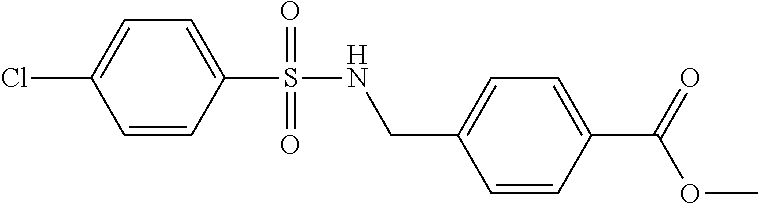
C1=CC(S(=O)(=O)NCC2=CC=C(C(=O)OC)C=C2)=CC=C1Cl
